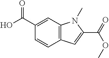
C1(C(O)=O)=CC2=C(C=C1)C=C(C(=O)OC)N2C
